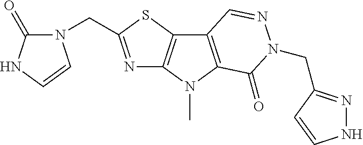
N1=C(CN2C(=O)NC=C2)SC2=C1N(C)C1=C2C=NN(CC2=NNC=C2)C1=O
